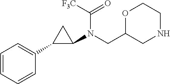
C1=CC=CC(C2C(N(CC3CNCCO3)C([F3C])=O)C2)=C1
